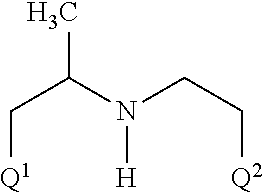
[Q1]CC(C)N([H])CC[Q2]
